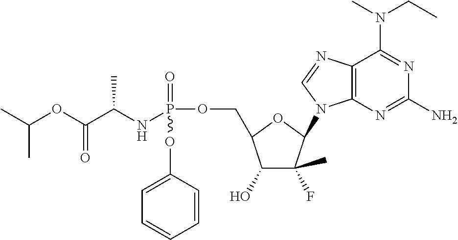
CC(OC(C(NP(OCC1C(O)C(F)(C)C(N2C3=C(C(N(C)CC)=NC(N)=N3)N=C2)O1)(=O)OC1=CC=CC=C1)C)=O)C
